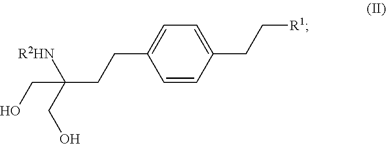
C1=CC(CC[R1])=CC=C1CCC(CO)([R2HN])CO
